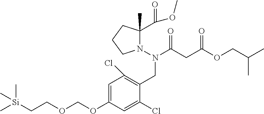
C1=C(OCOCC[Si](C)(C)C)C=C(Cl)C(CN(N2C(C(=O)OC)(C)CCC2)C(CC(OCC(C)C)=O)=O)=C1Cl
